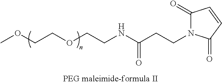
C1(=O)N(CCC(NCCOCCOC)=O)C(=O)C=C1
